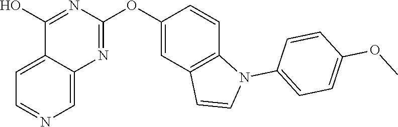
C12=CC=NC=C1N=C(OC1=CC3=C(C=C1)N(C1=CC=C(OC)C=C1)C=C3)N=C2O
